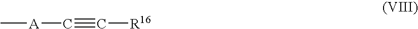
C[A]C#C[R16]
